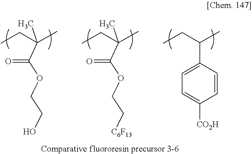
CCC(C)(C(OCCO)=O)C.CCC(C)(C(OCC[C6F13])=O)C.CCC(C)C1=CC=C([CO2H])C=C1
